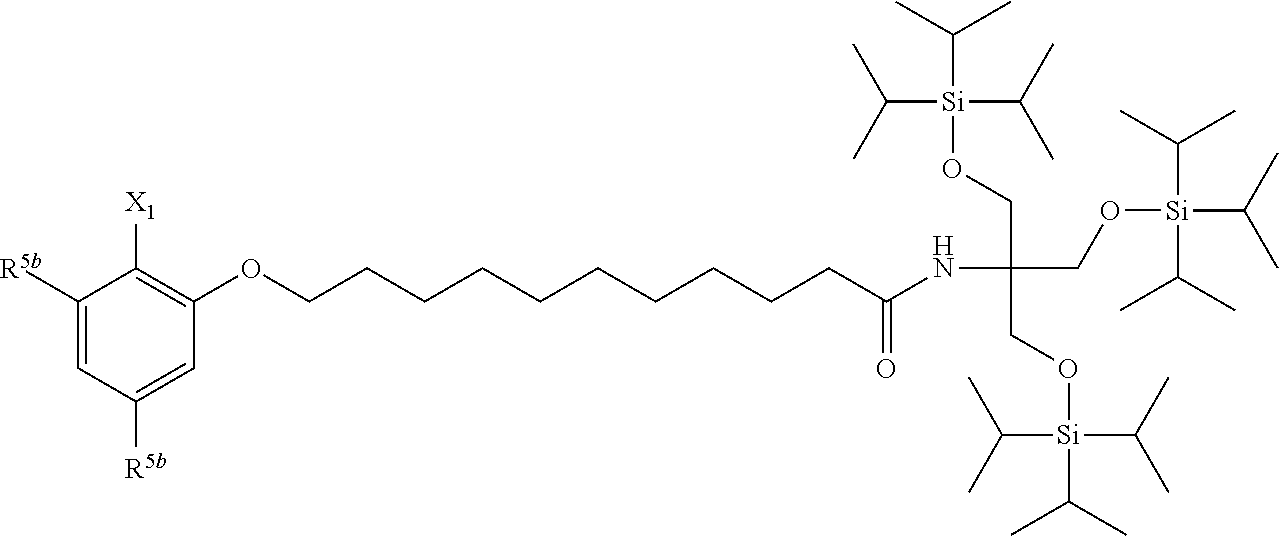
C(CCCCC(=O)NC(CO[Si](C(C)C)(C(C)C)C(C)C)(CO[Si](C(C)C)(C(C)C)C(C)C)CO[Si](C(C)C)(C(C)C)C(C)C)CCCCCOC1=C([X1])C([R5b])=CC([R5b])=C1
